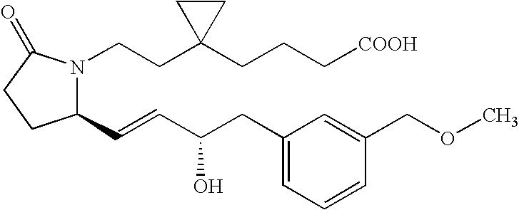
C1(C=CC(CC2=CC=CC(COC)=C2)O)N(CCC2(CCC[COOH])CC2)C(=O)CC1
